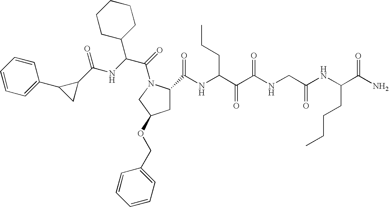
C1=CC(C2C(C(NC(C(=O)N3CC(OCC4=CC=CC=C4)CC3C(NC(C(C(NCC(NC(CCCC)C(N)=O)=O)=O)=O)CCC)=O)C3CCCCC3)=O)C2)=CC=C1
